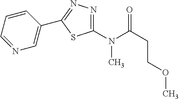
C1(N(C(CCOC)=O)C)=NN=C(C2=CN=CC=C2)S1
